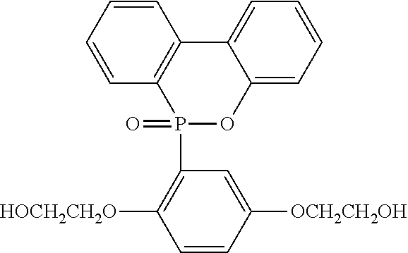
C1=CC2=C(C=C1)P(C1=C([HOCH2CH2O])C=CC([OCH2CH2OH])=C1)(=O)OC1=CC=CC=C21
